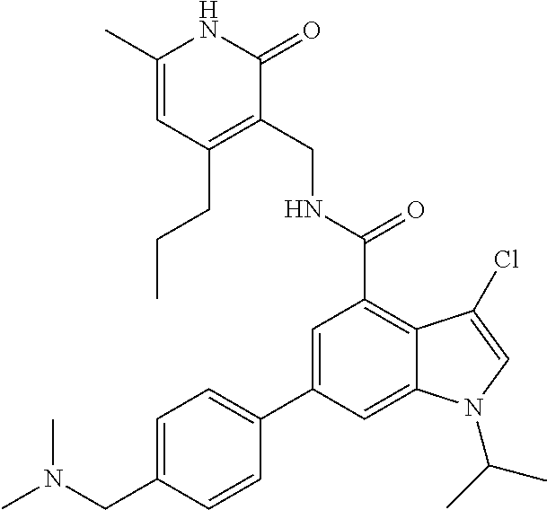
C1(C)=CC(CCC)=C(CNC(=O)C2=C3C(=CC(C4=CC=C(CN(C)C)C=C4)=C2)N(C(C)C)C=C3Cl)C(=O)N1
